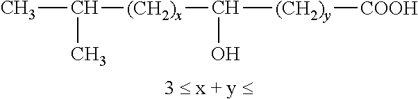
C([(CH2)x]C([(CH2)y][COOH])O)(C)C
